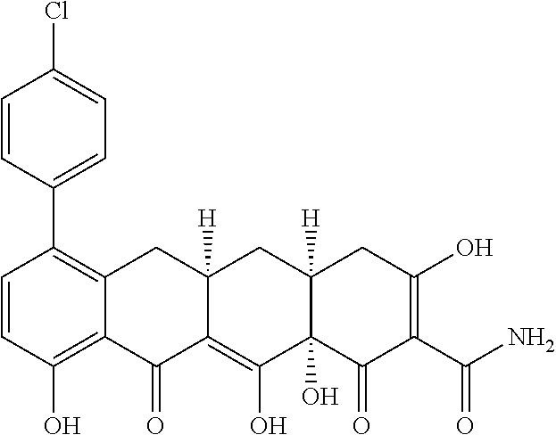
C1=CC(O)=C2C(=C1C1=CC=C(Cl)C=C1)CC1([H])C(=C(O)C3(O)C([H])(C1)CC(O)=C(C(N)=O)C3=O)C2=O
